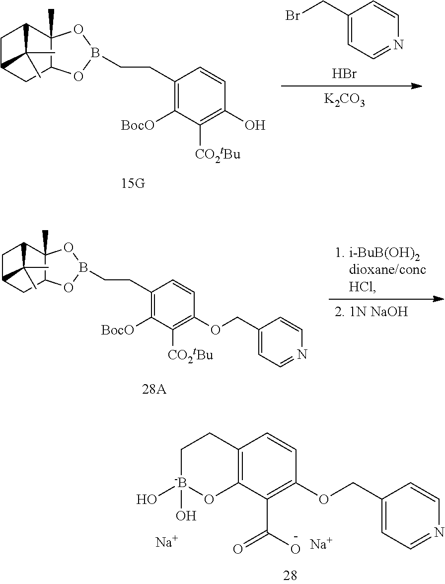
[Na].[Na].C1(OCC2=CC=NC=C2)=C(C(O)=O)C2=C(C=C1)CC[-B](O)(O)O2.C(CC1=C([BocO])C([CO2tBu])=C(O)C=C1)B1OC2CC3CC(C2(C)O1)C3(C)C.C1(CBr)=CC=NC=C1.Br.[K2CO3].C(CC1=C([BocO])C([CO2tBu])=C(OCC2=CC=NC=C2)C=C1)B1OC2CC3CC(C2(C)O1)C3(C)C
